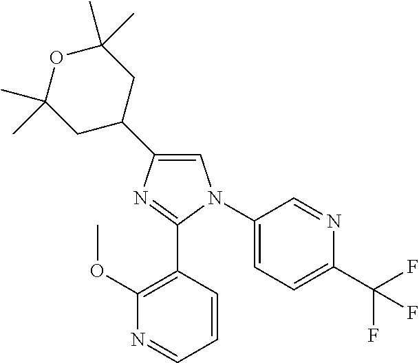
C1(C2CC(C)(C)OC(C)(C)C2)=CN(C2=CC=C(C(F)(F)F)N=C2)C(C2=C(OC)N=CC=C2)=N1
